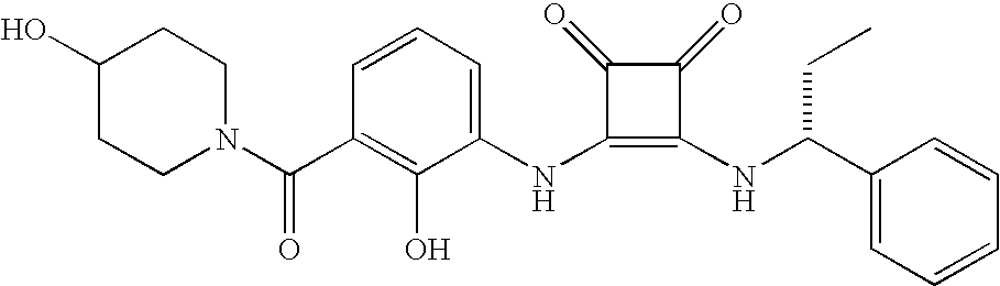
N(C1=C(NC(C2=CC=CC=C2)CC)C(=O)C1=O)C1=CC=CC(C(=O)N2CCC(O)CC2)=C1O
